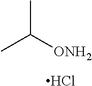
Cl.CC(C)[ONH2]
